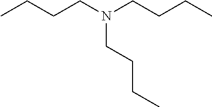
CCCCN(CCCC)CCCC
